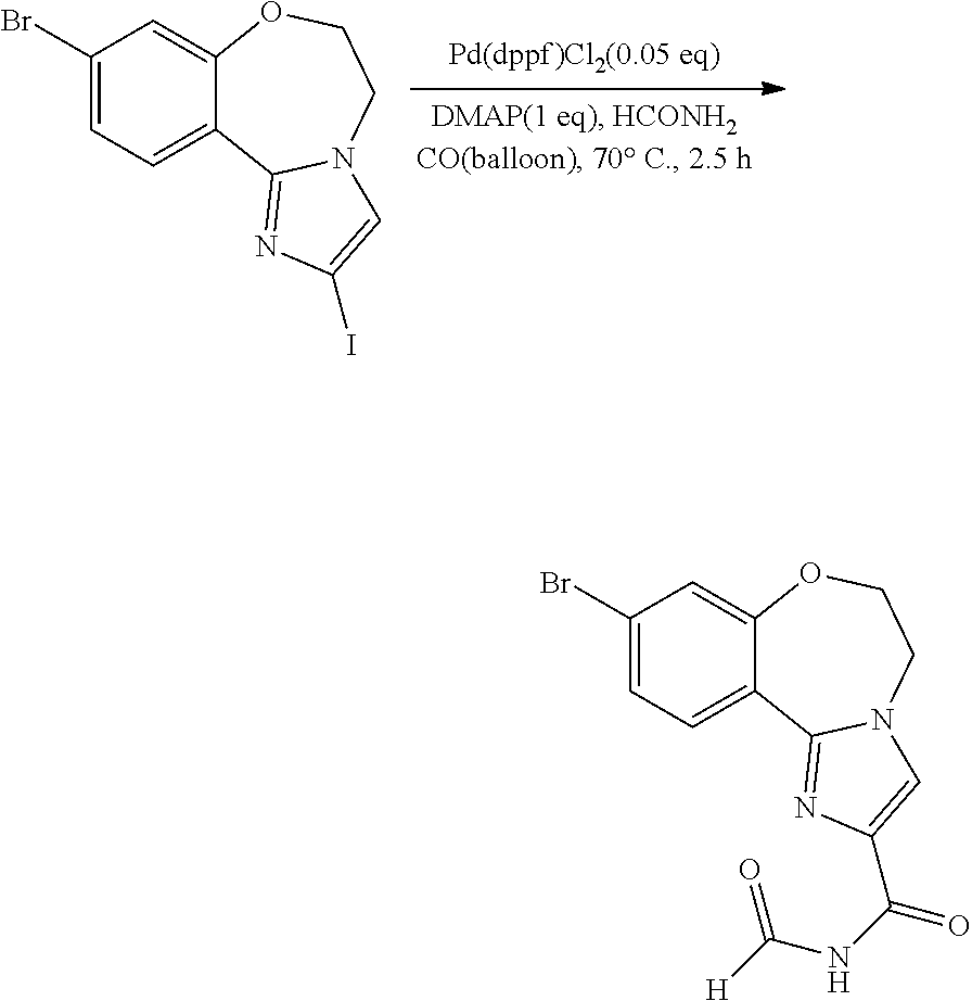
C1(Br)=CC=C2C(=C1)OCCN1C2=NC(I)=C1.C1(Br)=CC=C2C(=C1)OCCN1C2=NC(C(NC([H])=O)=O)=C1
